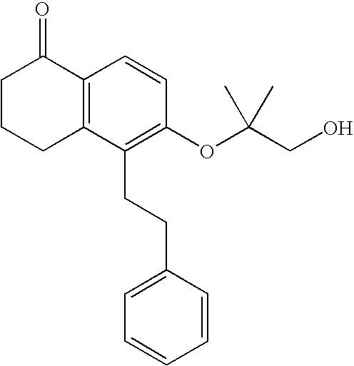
C12=C(C(CCC3=CC=CC=C3)=C(OC(CO)(C)C)C=C1)CCCC2=O
